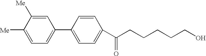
[Me]C1=CC=C(C2=CC=C(C(CCCCCO)=O)C=C2)C=C1[Me]
